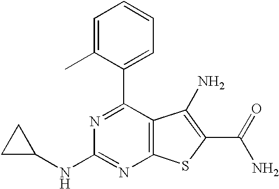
C1=C(C)C(C2=NC(NC3CC3)=NC3=C2C(N)=C(C(N)=O)S3)=CC=C1
